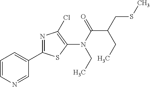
N(C(=O)C(CSC)CC)(C1=C(Cl)N=C(C2=CC=CN=C2)S1)CC
